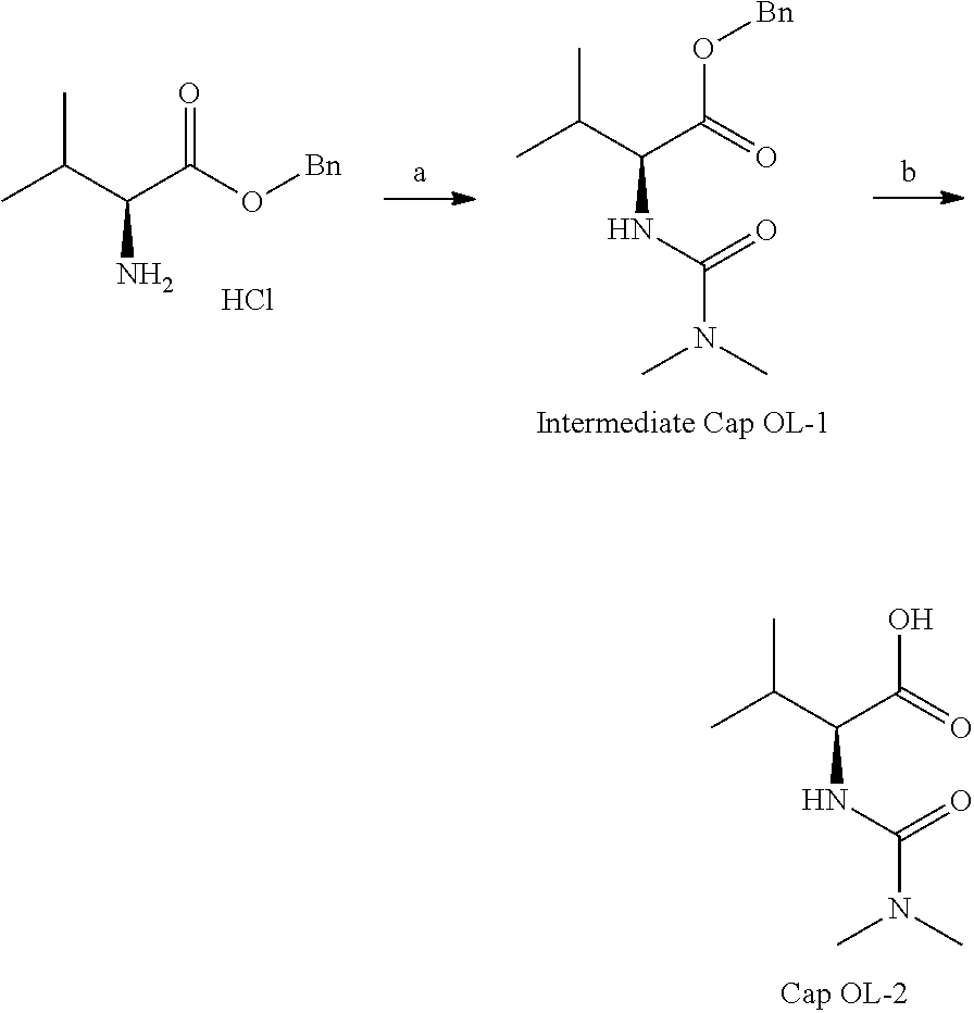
CC(C(C(=O)O)NC(N(C)C)=O)C.CC(C(C(O[Bn])=O)N)C.Cl.CC(C(C(=O)O[Bn])NC(N(C)C)=O)C
